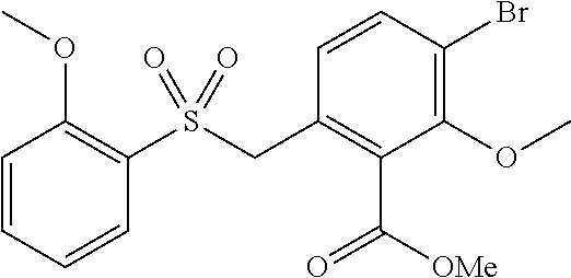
C1=CC(Br)=C(OC)C(C([OMe])=O)=C1CS(C1=C(OC)C=CC=C1)(=O)=O
